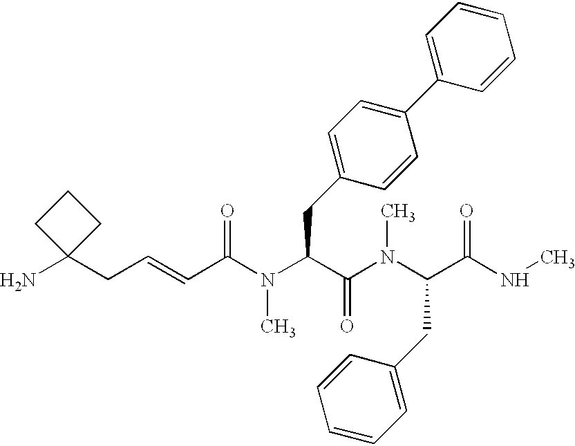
N(C(C(N(C(C(NC)=O)CC1=CC=CC=C1)C)=O)CC1=CC=C(C2=CC=CC=C2)C=C1)(C)C(C=CCC1(N)CCC1)=O
